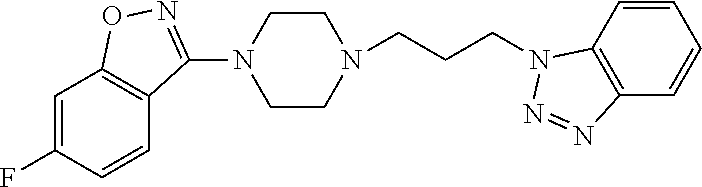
C1=CC2=C(C=C1)N=NN2CCCN1CCN(C2=NOC3=C2C=CC(F)=C3)CC1
